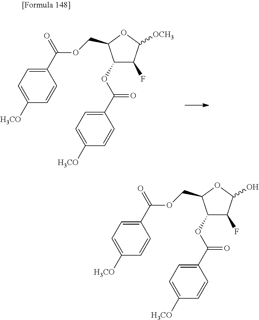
C1(OC(C2=CC=C([H3CO])C=C2)=O)C(F)C([OCH3])OC1COC(C1=CC=C([H3CO])C=C1)=O.C1(OC(C2=CC=C([H3CO])C=C2)=O)C(F)C(O)OC1COC(C1=CC=C([H3CO])C=C1)=O
